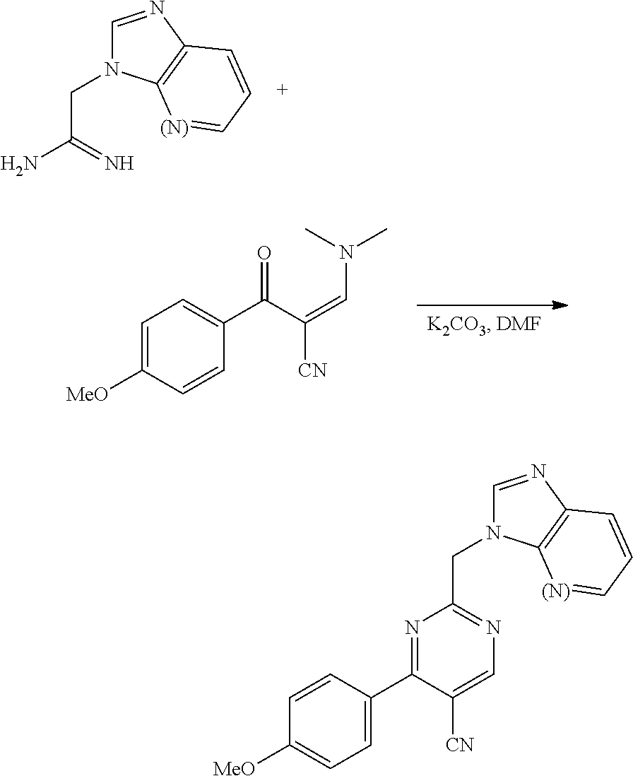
C(C(=N)N)N1C=NC2=C1[(N)]=CC=C2.C1=C([MeO])C=CC(C(C(=CN(C)C)[CN])=O)=C1.C1=CC([MeO])=CC=C1C1=NC(CN2C=NC3=C2[(N)]=CC=C3)=NC=C1[CN]
